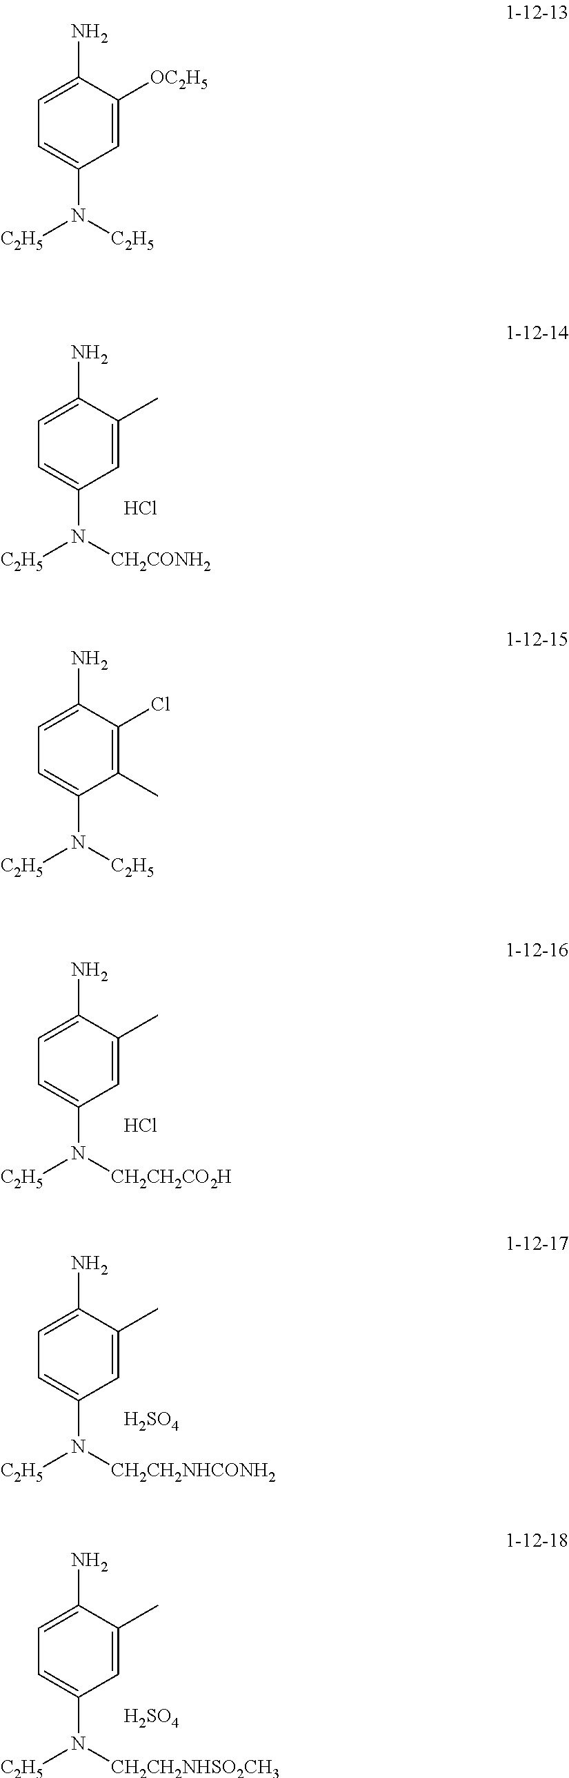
C1=C(C)C(N)=CC=C1N([CH2CONH2])[C2H5].Cl.C1=C(C)C(N)=CC=C1N([CH2CH2CO2H])[C2H5].Cl.C1=C(C)C(N)=CC=C1N([CH2CH2NHCONH2])[C2H5].[H2SO4].C1=C(C)C(N)=CC=C1N([CH2CH2NHSO2CH3])[C2H5].[H2SO4].C1=C([OC2H5])C(N)=CC=C1N([C2H5])[C2H5].C1(C)=C(Cl)C(N)=CC=C1N([C2H5])[C2H5]
